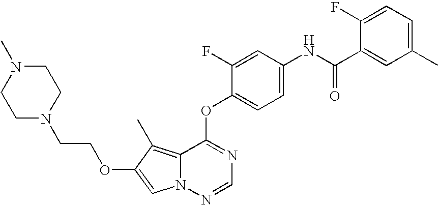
C1=C(F)C(OC2=NC=NN3C2=C(C)C(OCCN2CCN(C)CC2)=C3)=CC=C1NC(=O)C1=CC(C)=CC=C1F
